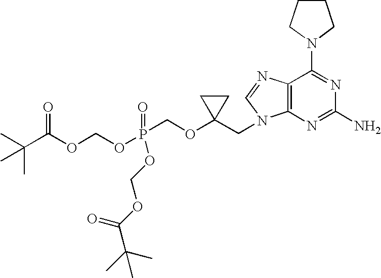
O(P(COC1(CN2C3=C(C(N4CCCC4)=NC(N)=N3)N=C2)CC1)(OCOC(C(C)(C)C)=O)=O)COC(C(C)(C)C)=O
